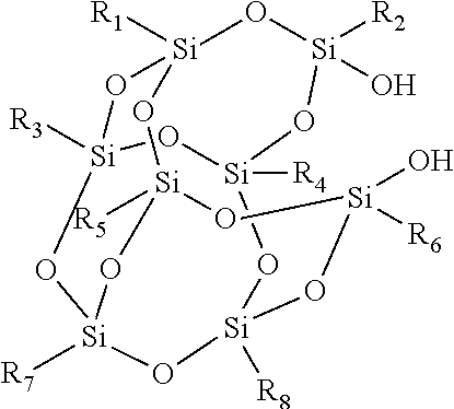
[Si]12([R1])O[Si]([R2])(O)O[Si]3([R4])O[Si]([R3])(O1)O[Si]1([R7])O[Si]([R5])(O2)O[Si](O)([R6])O[Si]([R8])(O3)O1
